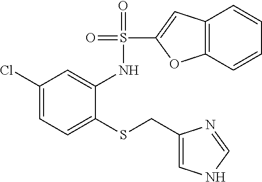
C1(Cl)=CC=C(SCC2=CNC=N2)C(NS(C2=CC3=C(O2)C=CC=C3)(=O)=O)=C1
